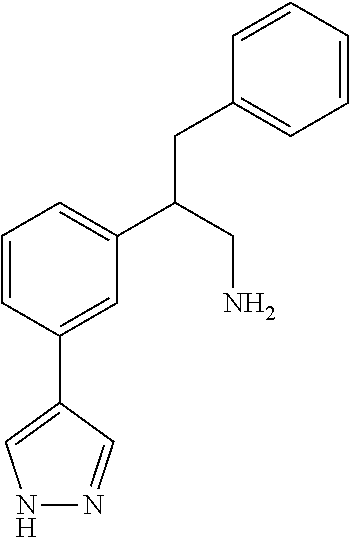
C1=CC(C2=CNN=C2)=CC(C(CN)CC2=CC=CC=C2)=C1
